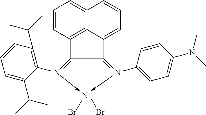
C12=N(C3=CC=C(N(C)C)C=C3)->[Ni](Br)(Br)-N(C3=C(C(C)C)C=CC=C3C(C)C)=C1C1=C3C2=CC=CC3=CC=C1
